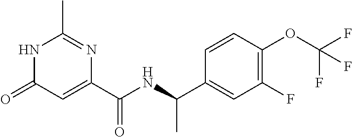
C1(C)=NC(C(NC(C2=CC(F)=C(OC(F)(F)F)C=C2)C)=O)=CC(=O)N1
